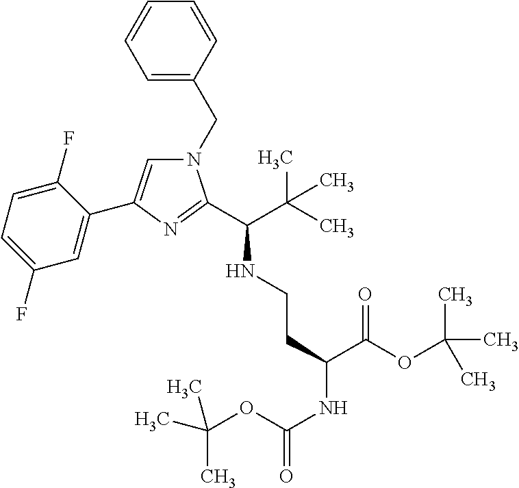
N1(CC2=CC=CC=C2)C=C(C2=CC(F)=CC=C2F)N=C1C(C(C)(C)C)NCCC(NC(=O)OC(C)(C)C)C(OC(C)(C)C)=O
